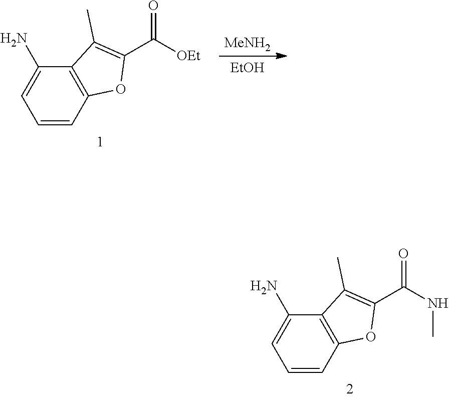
N(C)C(C1=C(C)C2=C(O1)C=CC=C2N)=O.[MeNH2].[EtOH].C1(N)=CC=CC2=C1C(C)=C(C(=O)[OEt])O2
